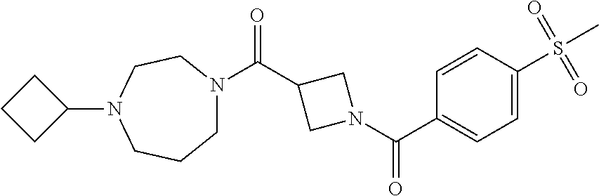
C1=CC(S(C)(=O)=O)=CC=C1C(N1CC(C(=O)N2CCCN(C3CCC3)CC2)C1)=O
